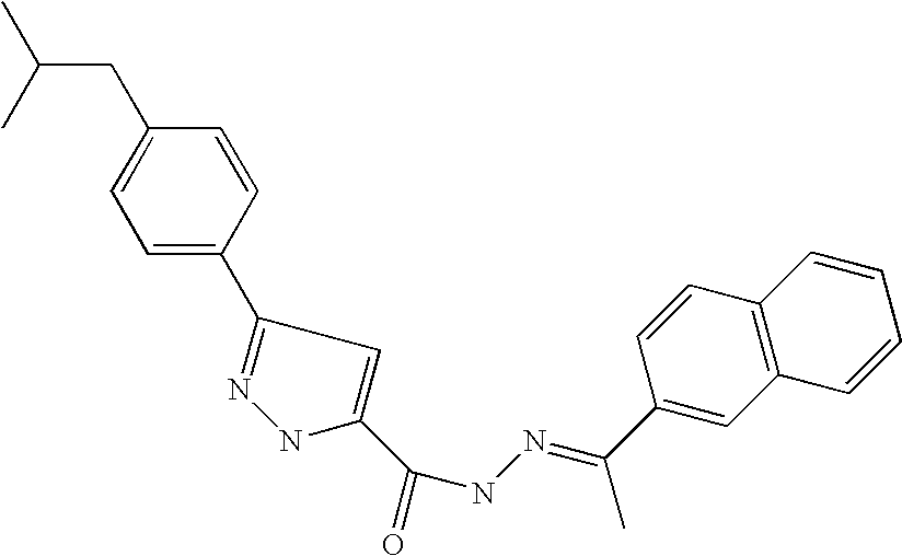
C1=CC2=C(C=C1C(C)=NNC(C1=CC(C3=CC=C(CC(C)C)C=C3)=NN1)=O)C=CC=C2
